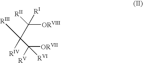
[RIII]C(C([RII])([ORVIII])[RI])(C([RVI])([ORVII])[RV])[RIV]
